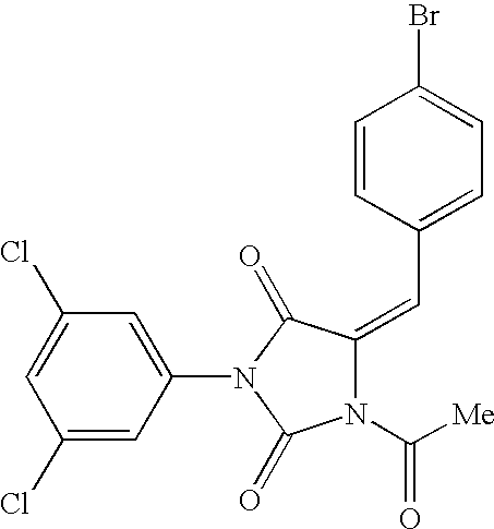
C1(Cl)=CC(N2C(=O)N(C([Me])=O)C(=CC3=CC=C(Br)C=C3)C2=O)=CC(Cl)=C1
